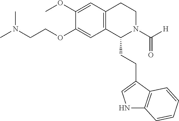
N1C2=C(C(CCC3N(C([H])=O)CCC4=C3C=C(OCCN(C)C)C(OC)=C4)=C1)C=CC=C2
